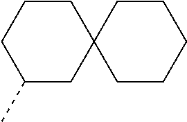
C1CC2(CCC1)CCCC(C)C2
